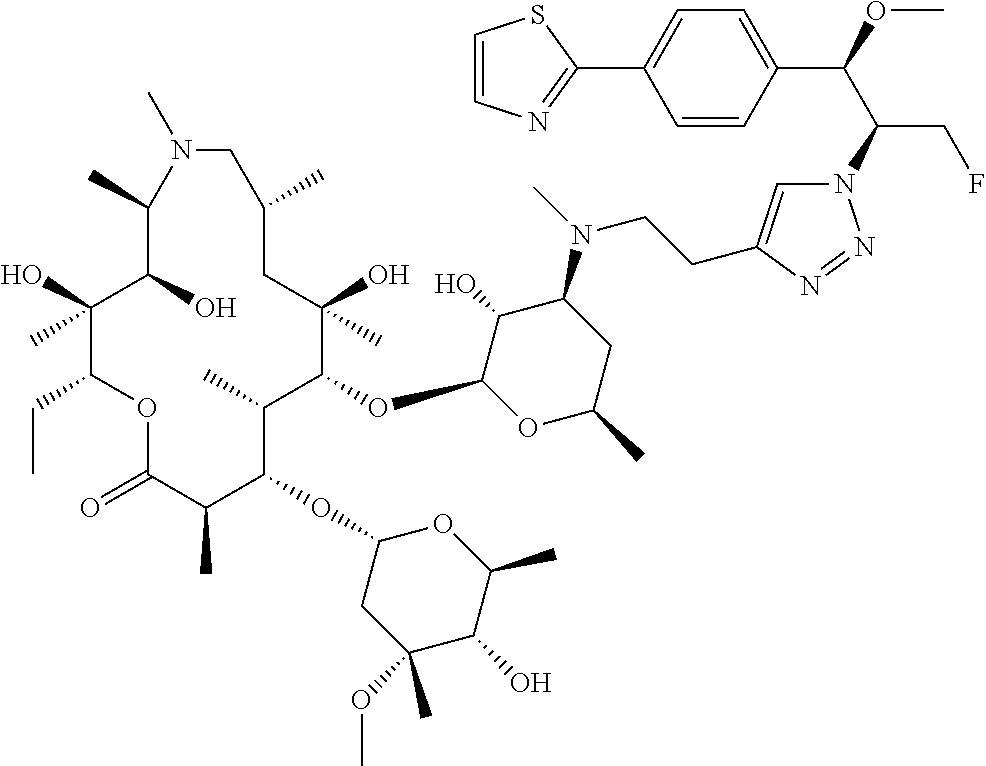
C1(O)(C)C(CC)OC(=O)C(C)C(OC2CC(OC)(C)C(O)C(C)O2)C(C)C(OC2OC(C)CC(N(C)CCC3=CN(C(C(OC)C4=CC=C(C5=NC=CS5)C=C4)CF)N=N3)C2O)C(O)(C)CC(C)CN(C)C(C)C1O
